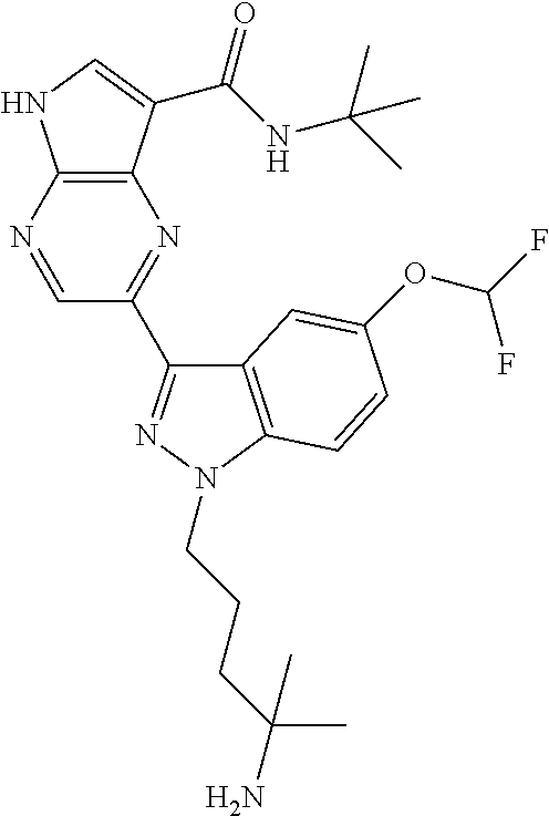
C12=C(N=CC(C3=NN(CCCC(N)(C)C)C4=C3C=C(OC(F)F)C=C4)=N1)NC=C2C(NC(C)(C)C)=O
